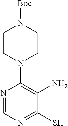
C1CN(C2=C(N)C(S)=NC=N2)CCN1[Boc]
